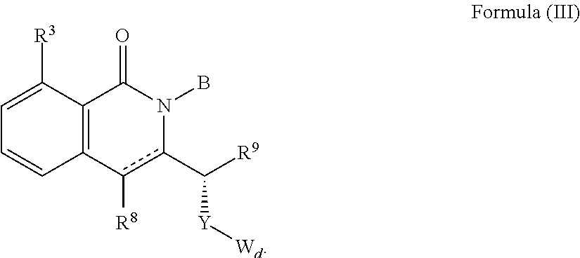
C1=C([R3])C2=C(C=C1)c([R8])c(C([Y][Wd])[R9])N(B)C2=O
